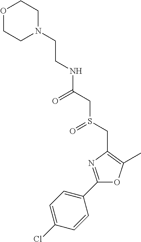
C(CN1CCOCC1)NC(CS(CC1=C(C)OC(C2=CC=C(Cl)C=C2)=N1)=O)=O
